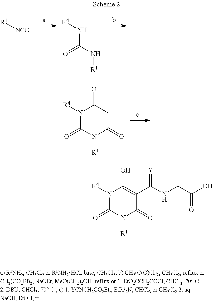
C1C(=O)N([R4])C(=O)N([R1])C1=O.[NCO][R1].N([R4])C(=O)N[R1].C1(C(NCC(O)=O)=[Y])=C(O)N([R4])C(=O)N([R1])C1=O
